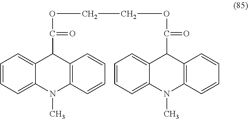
C1=CC=C2C(=C1)C(C(=O)OCCOC(C1C3=CC=CC=C3N(C)C3=C1C=CC=C3)=O)C1=C(N2C)C=CC=C1
